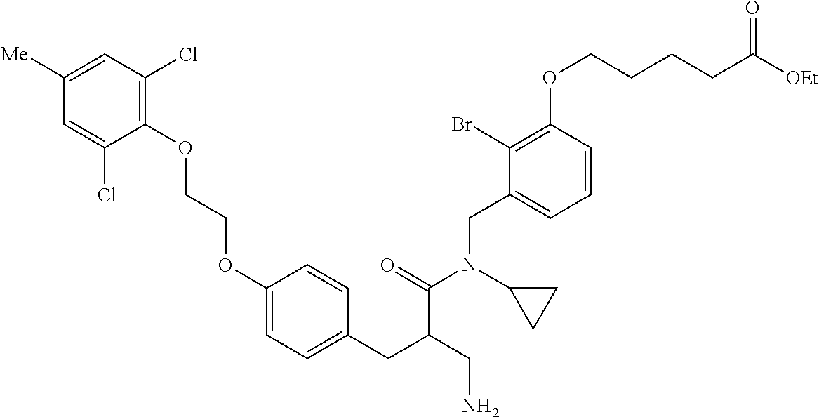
C1(OCCOC2=CC=C(CC(CN)C(=O)N(C3CC3)CC3=CC=CC(OCCCCC([OEt])=O)=C3Br)C=C2)=C(Cl)C=C([Me])C=C1Cl
